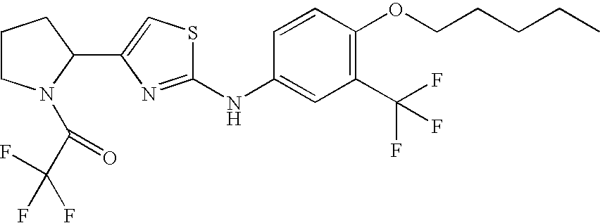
C1CN(C(C(F)(F)F)=O)C(C2=CSC(NC3=CC(C(F)(F)F)=C(OCCCCC)C=C3)=N2)C1
